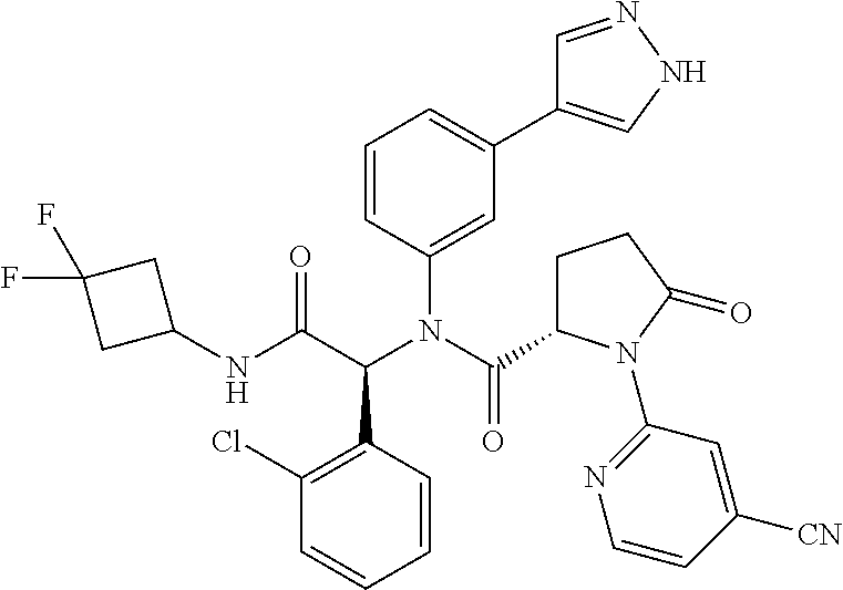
C1(NC(C(N(C(=O)C2CCC(=O)N2C2=NC=CC([CN])=C2)C2=CC(C3=CNN=C3)=CC=C2)C2=C(Cl)C=CC=C2)=O)CC(F)(F)C1
